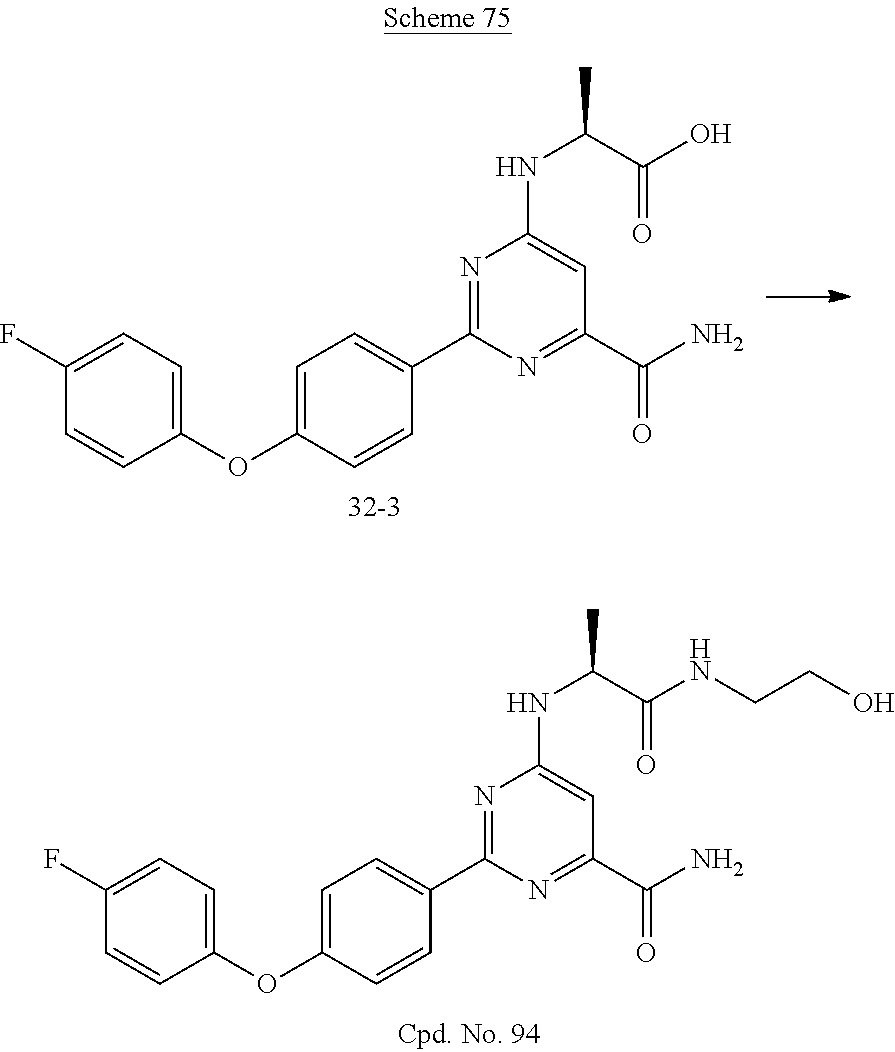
N1=C(C2=CC=C(OC3=CC=C(F)C=C3)C=C2)N=C(C(N)=O)C=C1NC(C)C(NCCO)=O.N1=C(C2=CC=C(OC3=CC=C(F)C=C3)C=C2)N=C(C(N)=O)C=C1NC(C)C(O)=O
